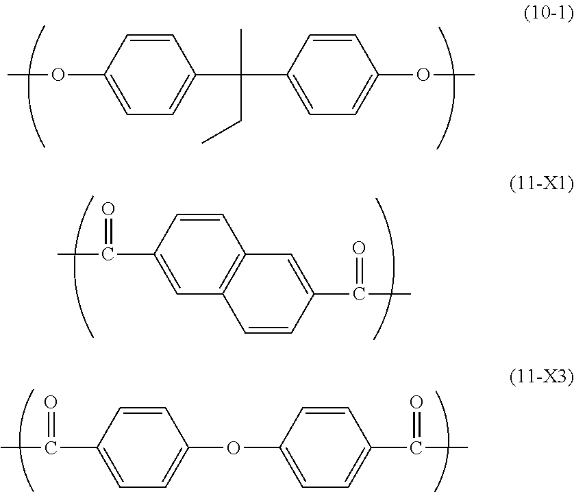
C1=CC(C(=O)C)=CC2=C1C=C(C(C)=O)C=C2.C1=CC(C(C)=O)=CC=C1OC1=CC=C(C(C)=O)C=C1.C1=CC(OC)=CC=C1C(C1=CC=C(OC)C=C1)(C)CC
